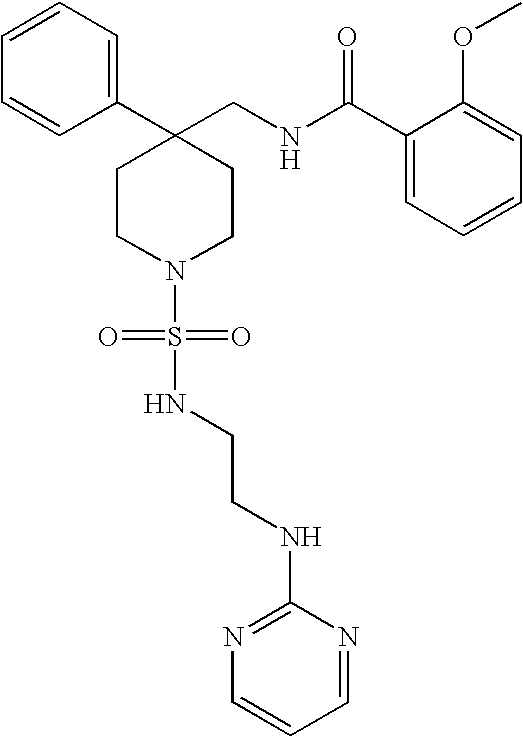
C1(CNC(C2=CC=CC=C2OC)=O)(C2=CC=CC=C2)CCN(S(=O)(=O)NCCNC2=NC=CC=N2)CC1
